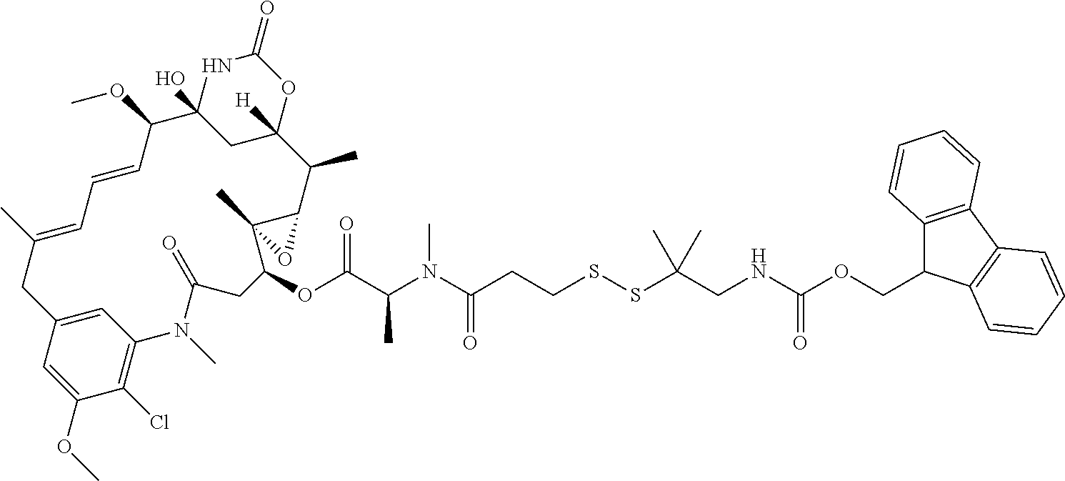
C1(OC)=CC2=CC(=C1Cl)N(C)C(=O)CC(OC(C(N(C(CCSSC(CNC(OCC1C3=C(C4=C1C=CC=C4)C=CC=C3)=O)(C)C)=O)C)C)=O)C1(C)C(C(C)C3([H])CC(O)(C(OC)C=CC=C(C)C2)NC(=O)O3)O1
